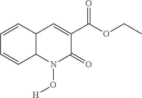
C12C=C(C(=O)OCC)C(=O)N(O[H])C1C=CC=C2
